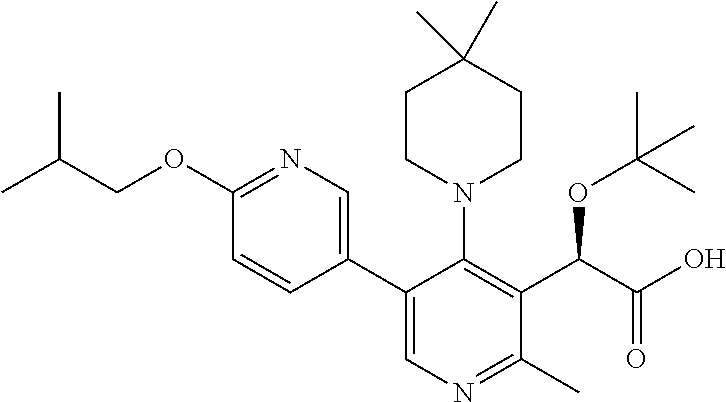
C1(OCC(C)C)=NC=C(C2=CN=C(C)C(C(C(=O)O)OC(C)(C)C)=C2N2CCC(C)(C)CC2)C=C1
